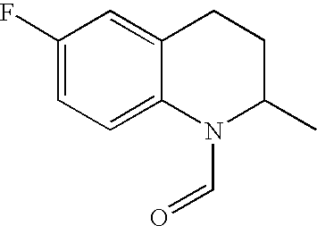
C1(F)=CC=C2C(=C1)CCC(C)N2C=O
